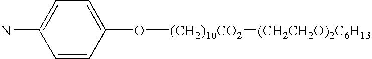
C1=C(N)C=CC(O[(CH2)10CO2][(CH2CH2O)2C6H13])=C1
